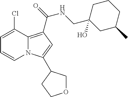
C1=C(Cl)C2=C(C(NCC3(O)CC(C)CCC3)=O)C=C(C3COCC3)N2C=C1
